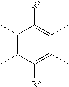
C1(C)=C(C)C([R6])=C(C)C(C)=C1[R5]
